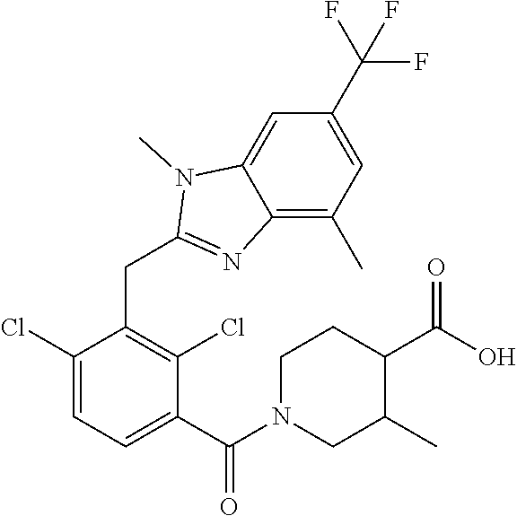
C1(Cl)=CC=C(C(=O)N2CCC(C(=O)O)C(C)C2)C(Cl)=C1CC1=NC2=C(C)C=C(C(F)(F)F)C=C2N1C
